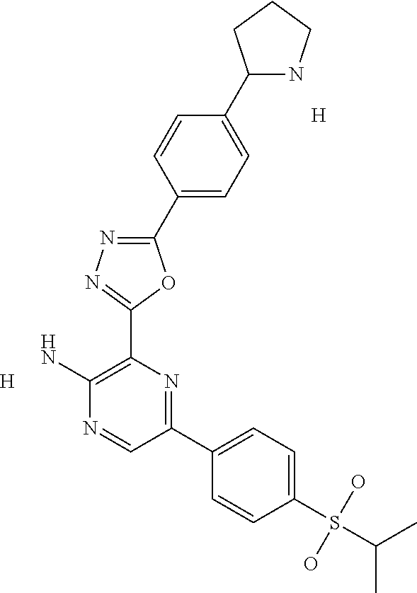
C1(C2=CC=C(C3NCCC3)C=C2)=NN=C(C2=C(N)N=CC(C3=CC=C(S(C(C)C)(O)O)C=C3)=N2)O1.[H].[H]
